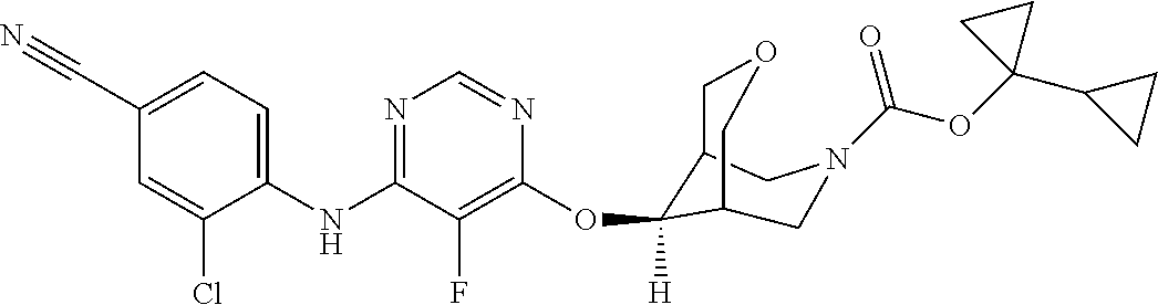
C1(C#N)=CC=C(NC2=NC=NC(OC3([H])C4COCC3CN(C(OC3(C5CC5)CC3)=O)C4)=C2F)C(Cl)=C1
